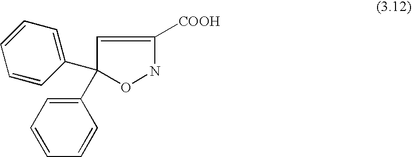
C1(C2(C3=CC=CC=C3)ONC([COOH])=C2)=CC=CC=C1
